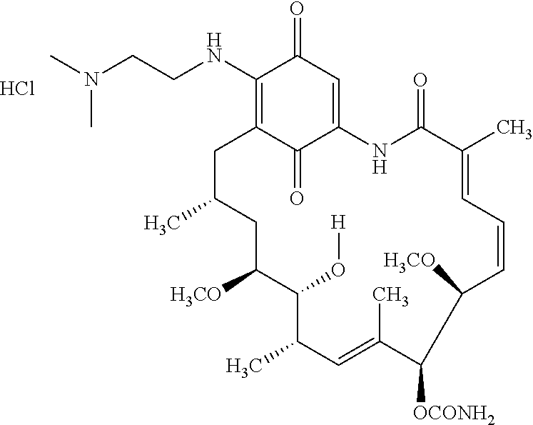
C1(NCCN(C)C)=C2C(=O)C(=CC1=O)NC(=O)C(C)=CC=CC([H3CO])C([OCONH2])C(C)=CC(C)C(O[H])C([H3CO])CC(C)C2.Cl
